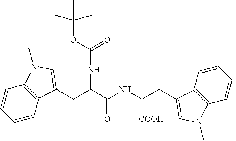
C1=CC2=C(C=C1)N(C)C=C2CC(C(NC(CC1=CN(C)C2=C1C=CC=C2)[COOH])=O)NC(=O)OC(C)(C)C
